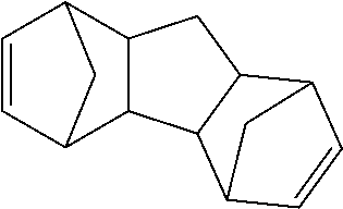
C12C=CC(C3C1C1C(C3)C3CC1C=C3)C2
